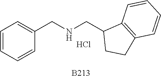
C1=CC=CC(CNCC2CCC3=C2C=CC=C3)=C1.[B213].Cl
